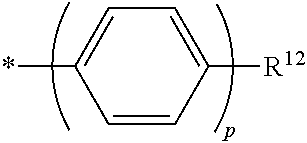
C1=C(*)C=CC([R12])=C1
